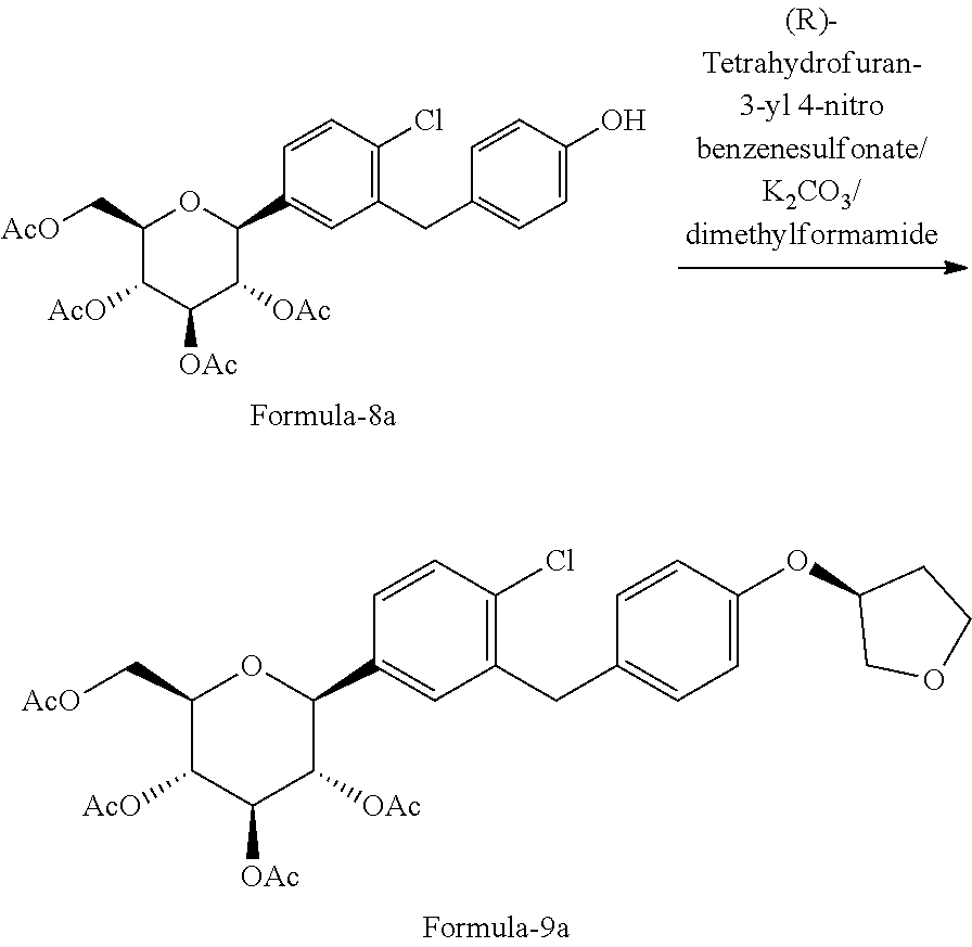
C1=CC(Cl)=C(CC2=CC=C(OC3COCC3)C=C2)C=C1C1C([OAc])C([OAc])C([AcO])C(C[AcO])O1.C1=CC(Cl)=C(CC2=CC=C(O)C=C2)C=C1C1C([OAc])C([OAc])C([AcO])C(C[AcO])O1
